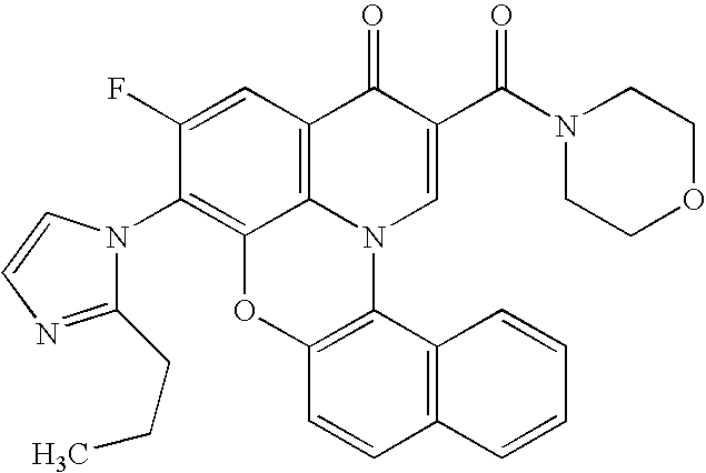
C1(F)=CC2=C3C(=C1N1C(CCC)=NC=C1)OC1=C(N3C=C(C(N3CCOCC3)=O)C2=O)C2=C(C=C1)C=CC=C2
